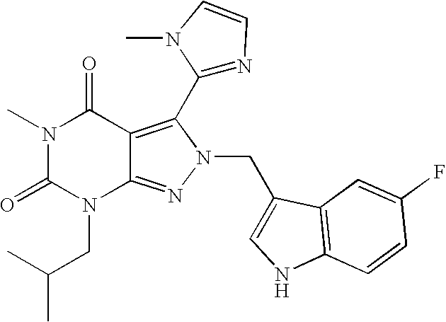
N1(C)C(=O)N(CC(C)C)C2=NN(CC3=CNC4=C3C=C(F)C=C4)C(C3=NC=CN3C)=C2C1=O
